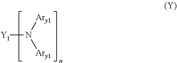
[Y1]N([Ary1])[Ary1]
